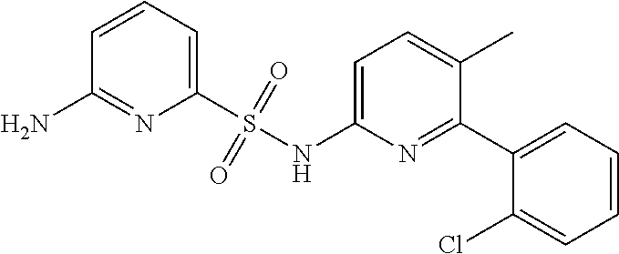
C1=CC=C(S(NC2=CC=C(C)C(C3=CC=CC=C3Cl)=N2)(=O)=O)N=C1N
